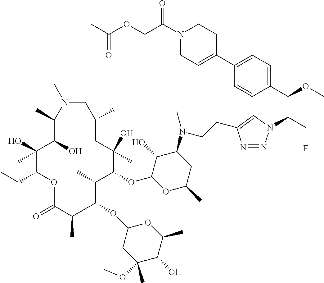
C1=C(CCN(C2C(O)C(OC3C(C)C(OC4CC(OC)(C)C(O)C(C)O4)C(C)C(=O)OC(CC)C(O)(C)C(O)C(C)N(C)CC(C)CC3(O)C)OC(C)C2)C)N=NN1C(C(C1=CC=C(C2=CCN(C(COC(C)=O)=O)CC2)C=C1)OC)CF
